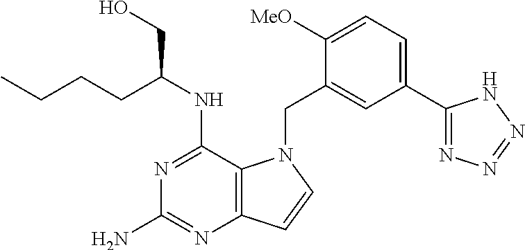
N1=C(NC(CCCC)CO)C2=C(N=C1N)C=CN2CC1=CC(C2=NN=NN2)=CC=C1[MeO]
